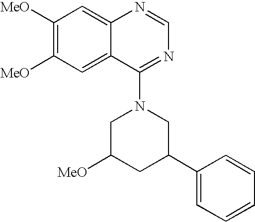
C1([MeO])=C([MeO])C=C2C(=C1)N=CN=C2N1CC([MeO])CC(C2=CC=CC=C2)C1
